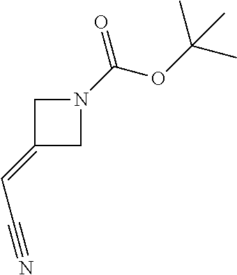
N1(C(OC(C)(C)C)=O)CC(=CC#N)C1
